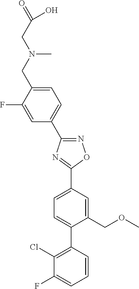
C1=C(CN(CC(=O)O)C)C(F)=CC(C2=NOC(C3=CC=C(C4=C(Cl)C(F)=CC=C4)C(COC)=C3)=N2)=C1
